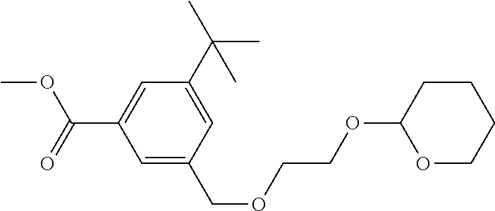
C1(C(=O)OC)=CC(C(C)(C)C)=CC(COCCOC2OCCCC2)=C1
